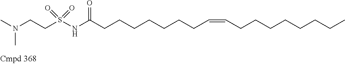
CN(CCS(NC(CCCCCCCC=CCCCCCCCC)=O)(=O)=O)C
